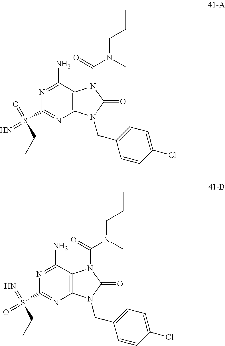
C1(N)=NC(S(=N)(=O)CC)=NC2=C1N(C(=O)N(C)CCC)C(=O)N2CC1=CC=C(Cl)C=C1.C1(N)=NC(S(=O)(=N)CC)=NC2=C1N(C(=O)N(C)CCC)C(=O)N2CC1=CC=C(Cl)C=C1
